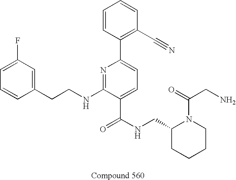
C1=CC(CCNC2=NC(C3=C(C#N)C=CC=C3)=CC=C2C(NCC2CCCCN2C(CN)=O)=O)=CC(F)=C1
